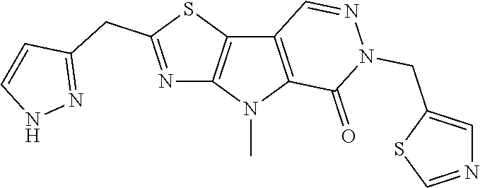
C12=C(N(C)C3=C1C=NN(CC1=CN=CS1)C3=O)N=C(CC1=NNC=C1)S2
